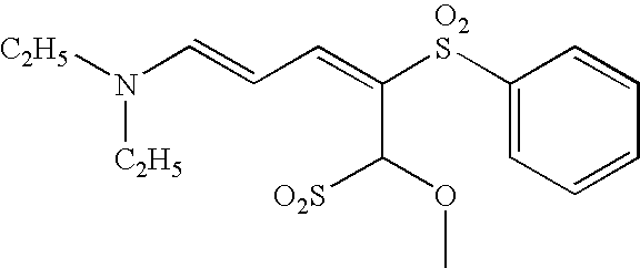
N(C=CC=C([O2S]C1=CC=CC=C1)C(OC)[O2S])([C2H5])[C2H5]
